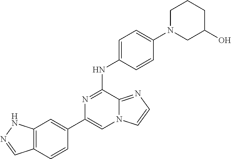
C1(C2=CC3=C(C=C2)C=NN3)=CN2C(=NC=C2)C(NC2=CC=C(N3CC(O)CCC3)C=C2)=N1
